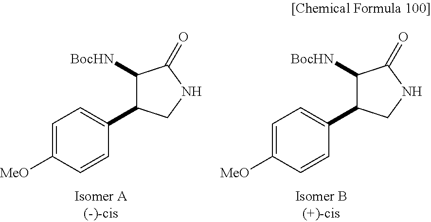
C1=C([MeO])C=CC(C2C([BocHN])C(=O)NC2)=C1.C1=C([MeO])C=CC(C2C([BocHN])C(=O)NC2)=C1
